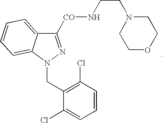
C1=CC(Cl)=C(CN2C3=CC=CC=C3C([CO]NCCN3CCOCC3)=N2)C(Cl)=C1
